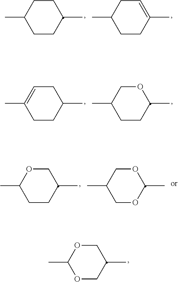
C1CC(C)CCC1C.C1=C(C)CCC(C)C1.C1C=C(C)CCC1C.O1CC(C)CCC1C.C1OC(C)CCC1C.O1CC(C)COC1C.C1OC(C)OCC1C
